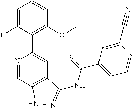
N1=CC2=C(C=C1C1=C(OC)C=CC=C1F)C(NC(C1=CC=CC(C#N)=C1)=O)=NN2
